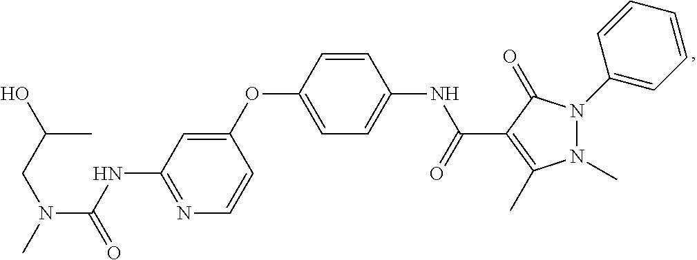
N1=C(NC(=O)N(C)CC(O)C)C=C(OC2=CC=C(NC(=O)C3=C(C)N(C)N(C4=CC=CC=C4)C3=O)C=C2)C=C1
